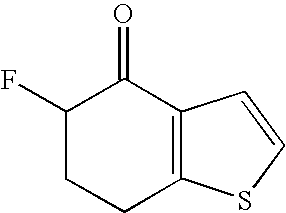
C1(F)CCC2=C(C1=O)C=CS2
